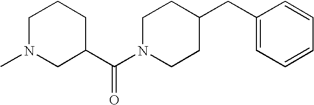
C(N1CCC(CC2=CC=CC=C2)CC1)(=O)C1CCCN(C)C1
